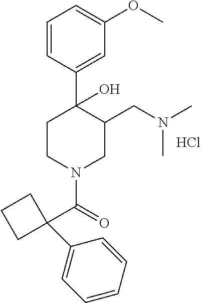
Cl.C1=CC(C2(O)CCN(C(=O)C3(C4=CC=CC=C4)CCC3)CC2CN(C)C)=CC(OC)=C1
